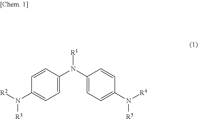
[R1]N(C1=CC=C(N([R4])[R5])C=C1)C1=CC=C(N([R2])[R3])C=C1
